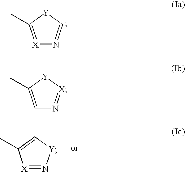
[X]1=C(C)[Y]C=N1.[X]1=N[Y]C=C1C.C1=C(C)[Y][X]=N1
